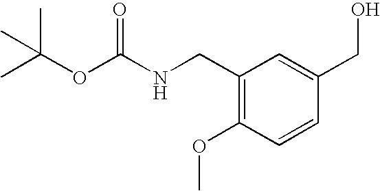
C1(CNC(OC(C)(C)C)=O)=C(OC)C=CC(CO)=C1
